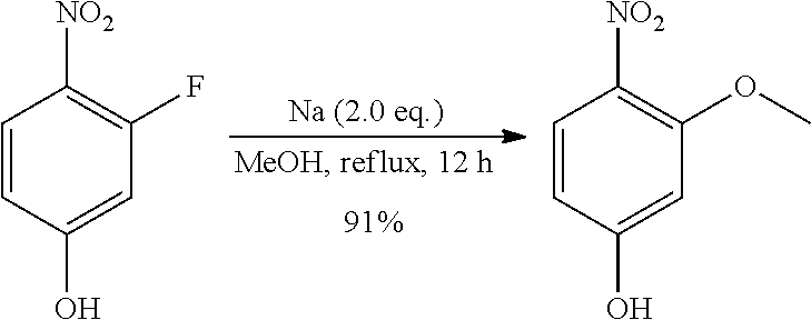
C1=CC(O)=CC(F)=C1[NO2].C1=CC(O)=CC(OC)=C1[NO2]
